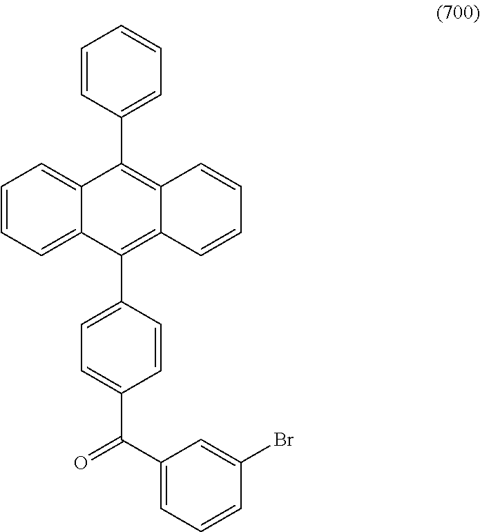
C1=CC(C2=C3C(=C(C4=CC=C(C(C5=CC=CC(Br)=C5)=O)C=C4)C4=CC=CC=C24)C=CC=C3)=CC=C1
